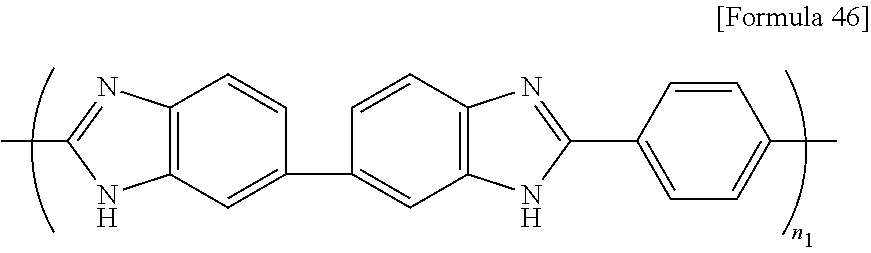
C12=C(C=C(C3=CC4=C(C=C3)N=C(C3=CC=C(C)C=C3)N4)C=C1)NC(C)=N2
